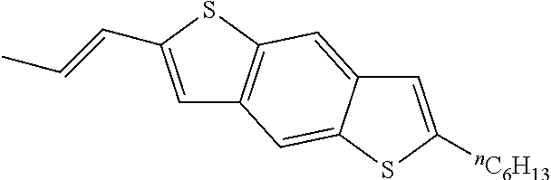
C1=C(C=CC)SC2=C1C=C1C(=C2)C=C([nC6H13])S1
